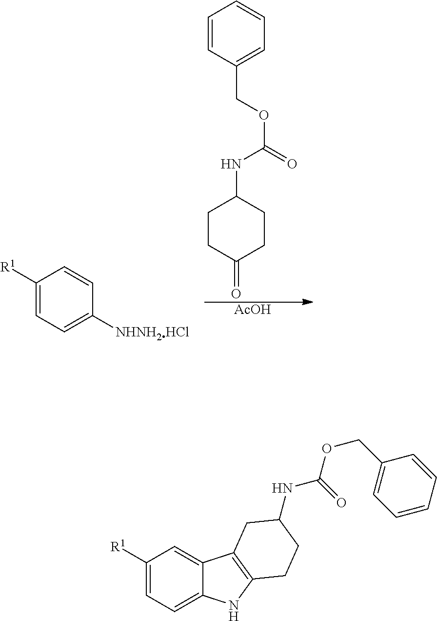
C1=CC(COC(=O)NC2CCC(=O)CC2)=CC=C1.[AcOH].C1([R1])=CC=C([NHNH2HCl])C=C1.C1([R1])=CC=C2C(=C1)C1=C(N2)CCC(NC(=O)OCC2=CC=CC=C2)C1
